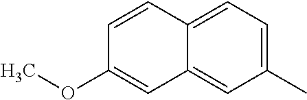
C1(C)=CC=C2C(=C1)C=C(OC)C=C2
